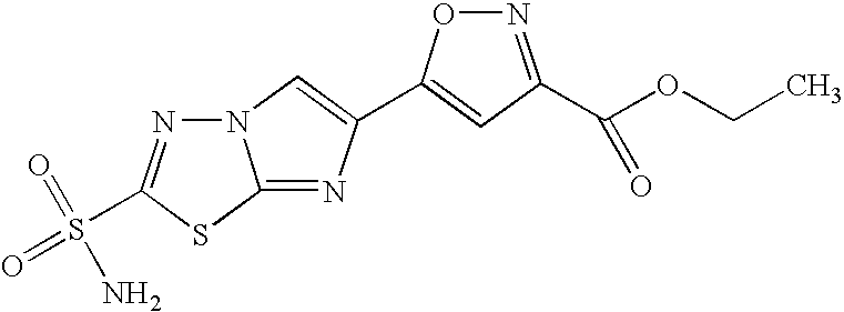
N12N=C(S(=O)(=O)N)SC1=NC(C1=CC(C(OCC)=O)=NO1)=C2
